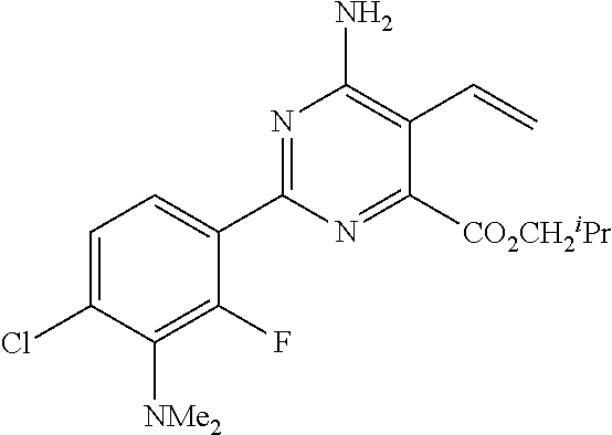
C1(C2=NC(N)=C(C=C)C([CO2CH2iPr])=N2)=CC=C(Cl)C([NMe2])=C1F
